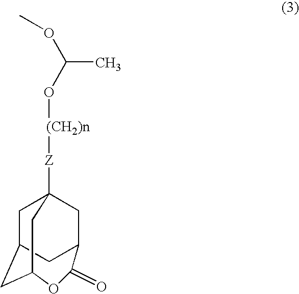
C1C2CC3OC(=O)C(CC1([Z][(CH2)n]OC(OC)C)C3)C2
